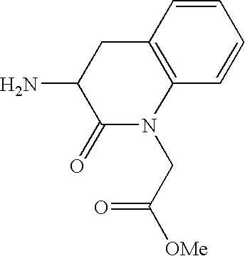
C1=CC2=C(C=C1)N(CC([OMe])=O)C(=O)C(N)C2
